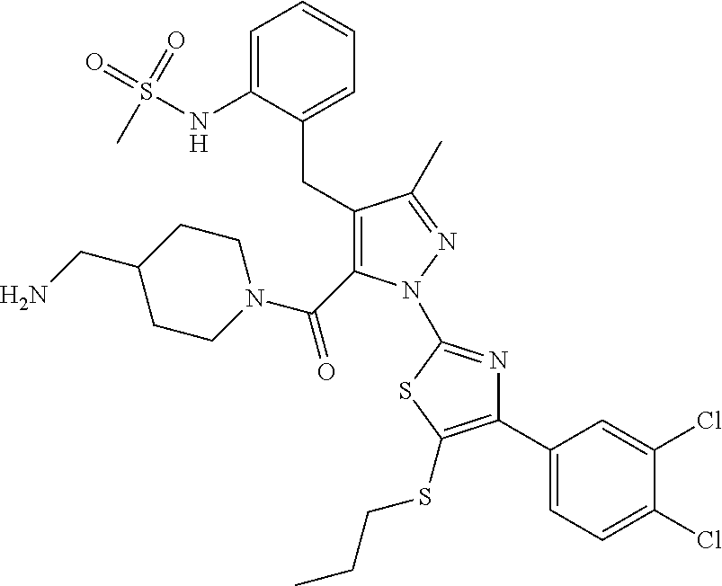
C1=C(NS(=O)(=O)C)C(CC2=C(C(N3CCC(CN)CC3)=O)N(C3=NC(C4=CC=C(Cl)C(Cl)=C4)=C(SCCC)S3)N=C2C)=CC=C1
